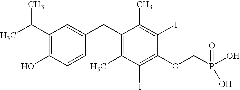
C1(C(C)C)=C(O)C=CC(CC2=C(C)C(I)=C(OCP(=O)(O)O)C(I)=C2C)=C1
